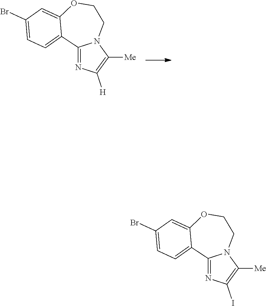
C12=NC([H])=C([Me])N1CCOC1=CC(Br)=CC=C21.C12=NC(I)=C([Me])N1CCOC1=CC(Br)=CC=C21
